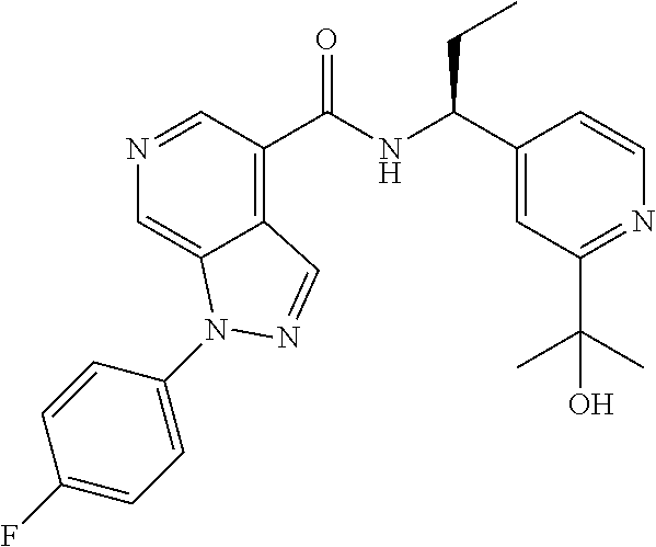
N1=CC(C(NC(CC)C2=CC(C(O)(C)C)=NC=C2)=O)=C2C(=C1)N(C1=CC=C(F)C=C1)N=C2
